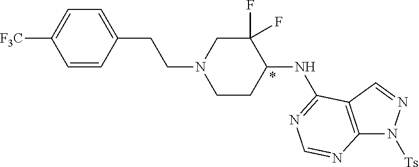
C1=CC(CCN2CCC(NC3=NC=NC4=C3C=NN4[Ts])C(F)(F)C2)=CC=C1[F3C]
